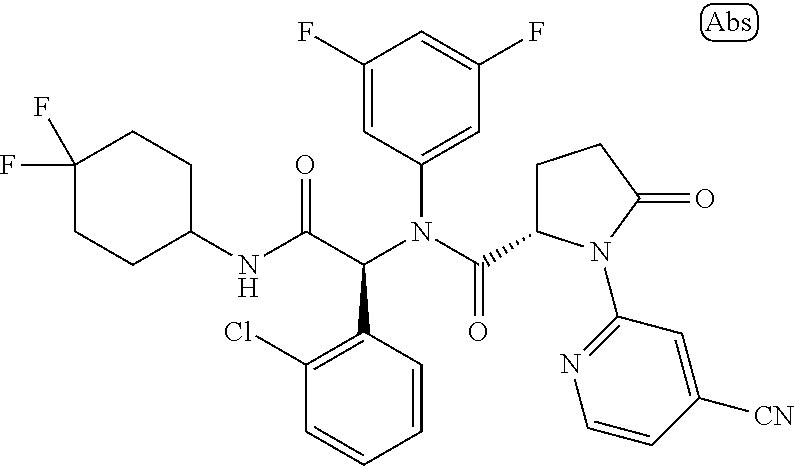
C1=CC(C(C(NC2CCC(F)(F)CC2)=O)N(C(=O)C2CCC(=O)N2C2=NC=CC([CN])=C2)C2=CC(F)=CC(F)=C2)=C(Cl)C=C1
